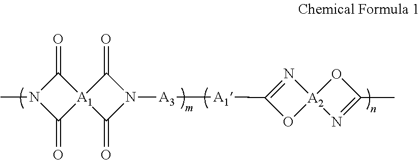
C1(=O)N(C)C(=O)[A1]12C(=O)N([A3][A1]C1=N[A2]3(O1)N=C(C)O3)C2=O
